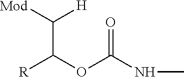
C(C([H])[Mod])([R])OC(=O)NC
